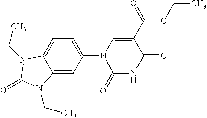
C12=CC(N3C(=O)NC(=O)C(C(=O)OCC)=C3)=CC=C1N(CC)C(=O)N2CC
